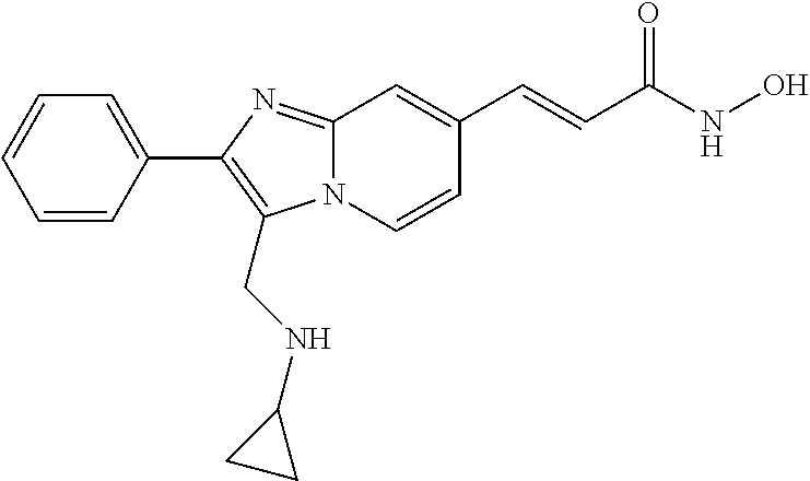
N12C(=NC(C3=CC=CC=C3)=C1CNC1CC1)C=C(C=CC(NO)=O)C=C2
